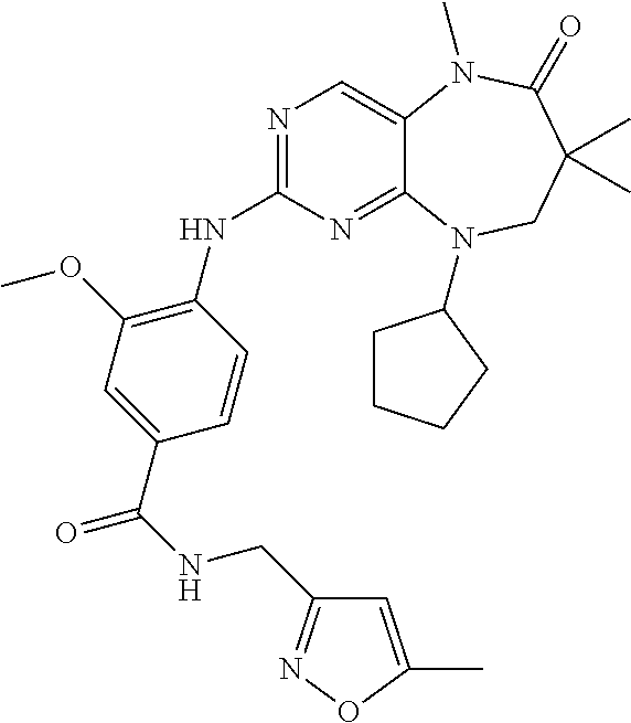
N1=C(NC2=C(OC)C=C(C(=O)NCC3=NOC(C)=C3)C=C2)N=C2C(=C1)N(C)C(=O)C(C)(C)CN2C1CCCC1
